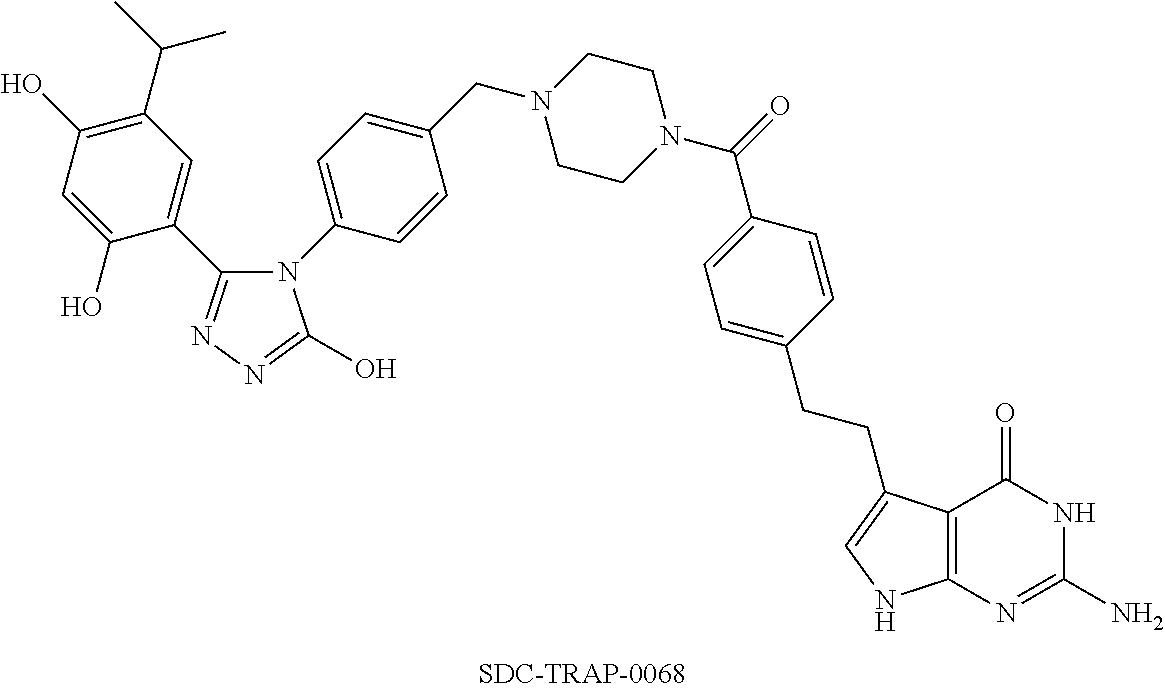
C1N(CC2=CC=C(N3C(C4=CC(C(C)C)=C(O)C=C4O)=NN=C3O)C=C2)CCN(C(C2=CC=C(CCC3=CNC4=C3C(=O)NC(N)=N4)C=C2)=O)C1
